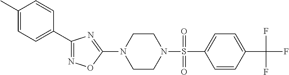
N1=C(C2=CC=C(C)C=C2)N=C(N2CCN(S(=O)(C3=CC=C(C(F)(F)F)C=C3)=O)CC2)O1
